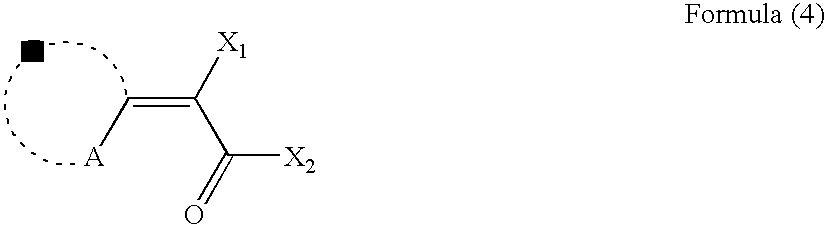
C(=C[A])([X1])C([X2])=O
